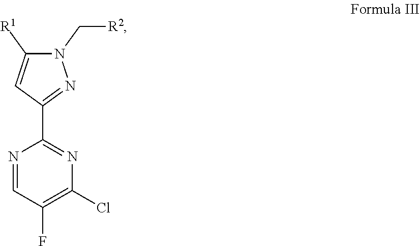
C1(F)=C(Cl)N=C(C2=NN(C[R2])C([R1])=C2)N=C1
